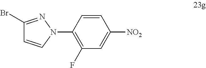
C1(Br)=NN(C2=C(F)C=C([NO2])C=C2)C=C1
